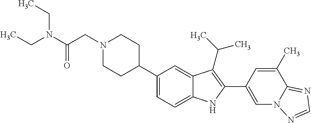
C1(C2CCN(CC(N(CC)CC)=O)CC2)=CC=C2C(=C1)C(C(C)C)=C(C1=CN3C(=NC=N3)C(C)=C1)N2
